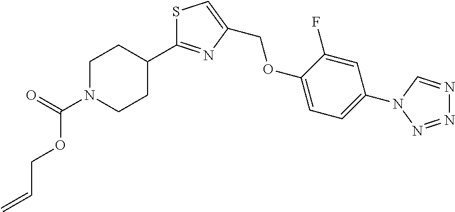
C1N(C(=O)OCC=C)CCC(C2=NC(COC3=CC=C(N4C=NN=N4)C=C3F)=CS2)C1
